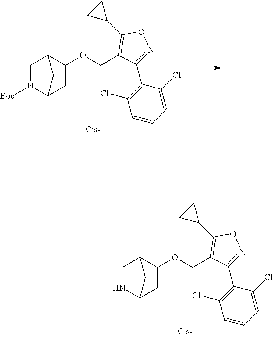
O(CC1=C(C2CC2)ON=C1C1=C(Cl)C=CC=C1Cl)C1CC2NCC1C2.[Boc]N1C2CC(OCC3=C(C4CC4)ON=C3C3=C(Cl)C=CC=C3Cl)C(C1)C2
